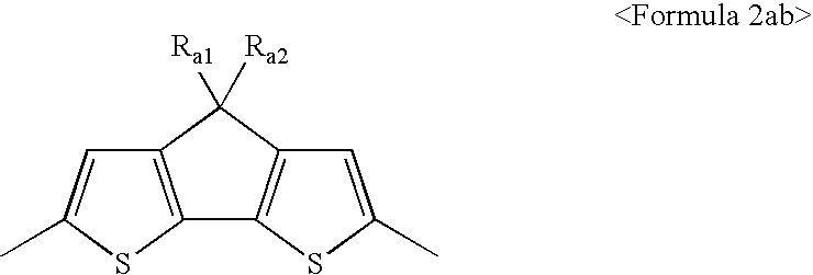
C12=C(C([Ra2])([Ra1])C3=C1SC(C)=C3)C=C(C)S2
